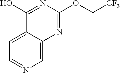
C1=NC=C2C(=C1)C(O)=NC(OC[CF3])=N2
